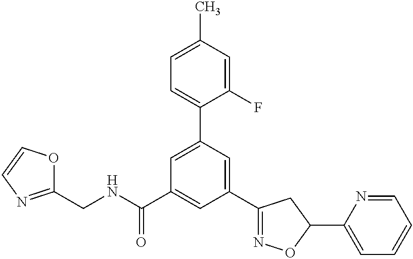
C(NC(C1=CC(C2=NOC(C3=CC=CC=N3)C2)=CC(C2=CC=C(C)C=C2F)=C1)=O)C1=NC=CO1
